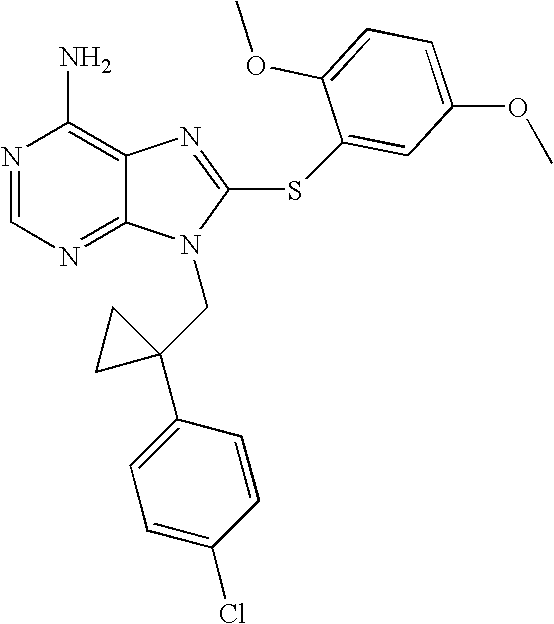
N1=CN=C2C(=C1N)N=C(SC1=CC(OC)=CC=C1OC)N2CC1(C2=CC=C(Cl)C=C2)CC1
